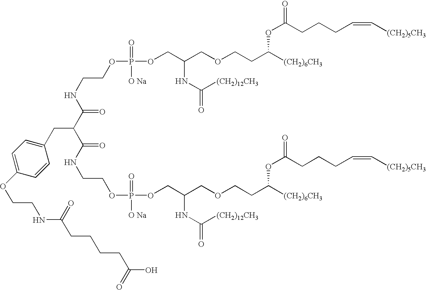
C(=O)(NCCOP(OCC(COCCC([(CH2)6CH3])OC(CCCC=C[(CH2)5CH3])=O)NC(=O)[(CH2)12CH3])(=O)[O Na])C(C(=O)NCCOP(OCC(COCCC([(CH2)6CH3])OC(CCCC=C[(CH2)5CH3])=O)NC(=O)[(CH2)12CH3])(=O)[O Na])CC1=CC=C(OCCNC(CCCCC(O)=O)=O)C=C1
